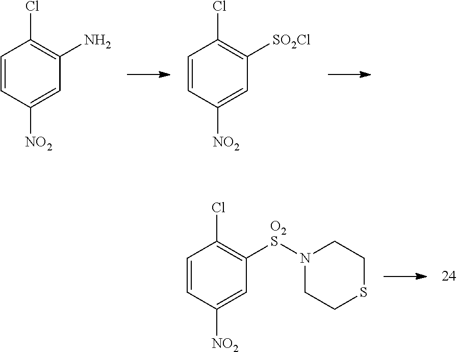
C1=CC([NO2])=CC(N)=C1Cl.C1=C([NO2])C=CC(Cl)=C1[SO2Cl].C1=CC([NO2])=CC([O2S]N2CCSCC2)=C1Cl
